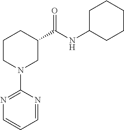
C1CN(C2=NC=CC=N2)CC(C(NC2CCCCC2)=O)C1
